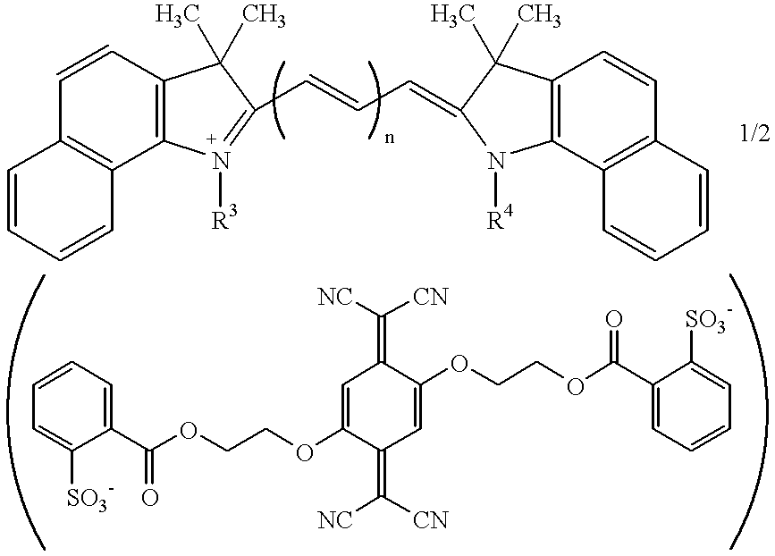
C12=C(C=CC3=C1C=CC=C3)C(C)(C)C(C=CC=C1N([R4])C3=C(C=CC4=C3C=CC=C4)C1(C)C)=N2[R3].C1(C(OCCOC2=CC(=C([NC])[CN])C(OCCOC(C3=CC=CC=C3[SO3-])=O)=CC2=C([NC])[CN])=O)=CC=CC=C1[SO3-]
